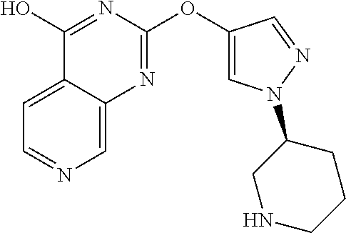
C1=C2C(=CN=C1)N=C(OC1=CN(C3CNCCC3)N=C1)N=C2O
